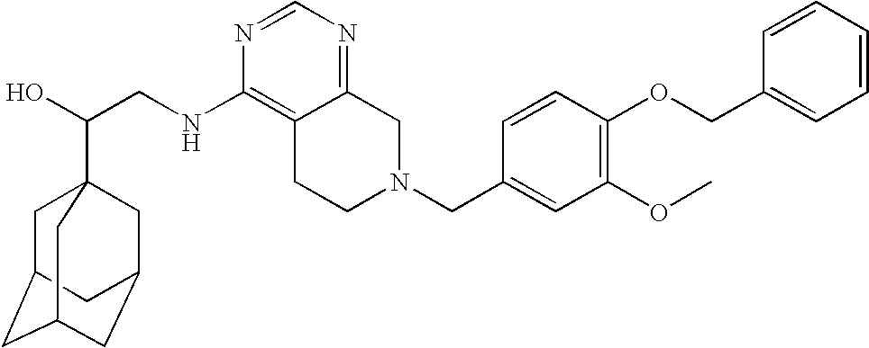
C(CNC1=C2C(=NC=N1)CN(CC1=CC(OC)=C(OCC3=CC=CC=C3)C=C1)CC2)(O)C12CC3CC(CC(C1)C3)C2
